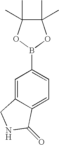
C1=C2C(=CC=C1B1OC(C)(C)C(C)(C)O1)C(=O)NC2
